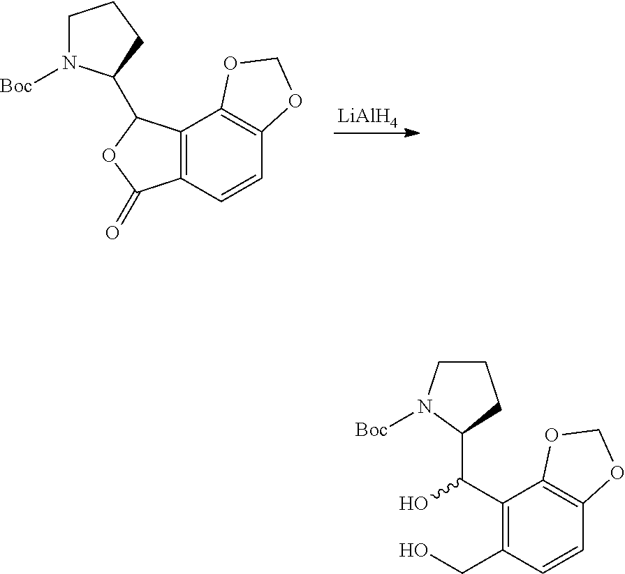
[LiAlH4].C12=C(C=CC3=C1OCO3)C(=O)OC2C1N([Boc])CCC1.C1CN([Boc])C(C(O)C2=C(CO)C=CC3=C2OCO3)C1
